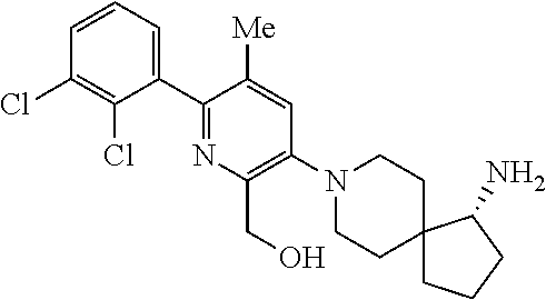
C1=CC=C(C2=NC(CO)=C(N3CCC4(CC3)CCCC4N)C=C2[Me])C(Cl)=C1Cl
